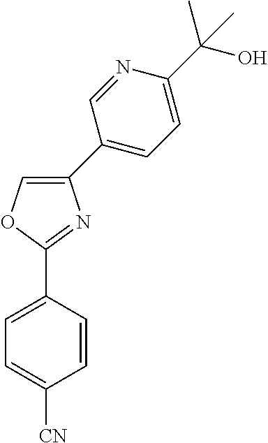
C1(C2=CC=C([CN])C=C2)=NC(C2=CC=C(C(O)(C)C)N=C2)=CO1
